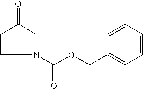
C1CN(C(OCC2=CC=CC=C2)=O)CC1=O
